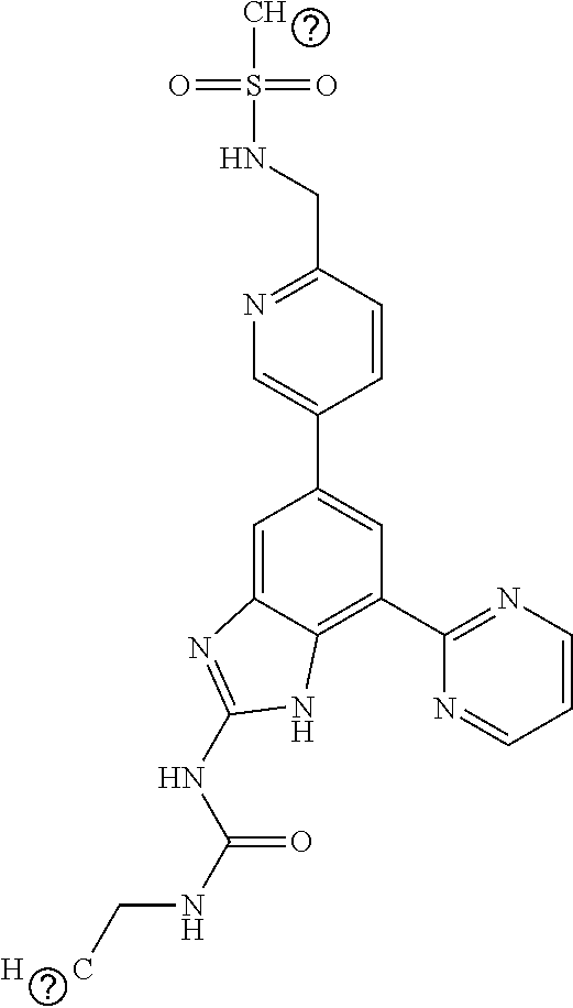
C1=CC(CNS(=O)(=O)C)=NC=C1C1=CC(C2=NC=CC=N2)=C2C(=C1)N=C(NC(NC[H      C])=O)N2
